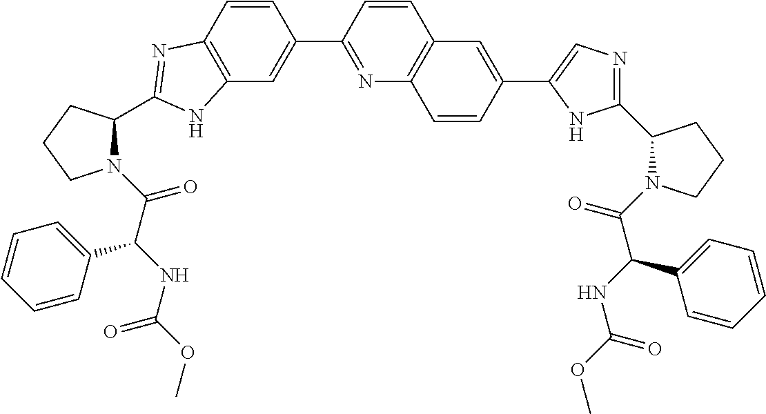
C1(C2=CC3=C(C=C2)N=C(C2N(C(C(NC(OC)=O)C4=CC=CC=C4)=O)CCC2)N3)=NC2=C(C=C1)C=C(C1=CN=C(C3N(C(C(NC(OC)=O)C4=CC=CC=C4)=O)CCC3)N1)C=C2
